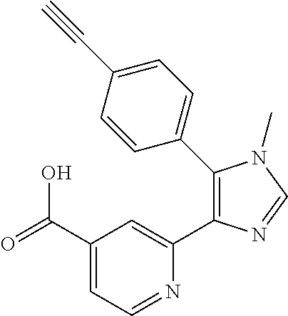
C1(C(=O)O)=CC=NC(C2=C(C3=CC=C(C#C)C=C3)N(C)C=N2)=C1
